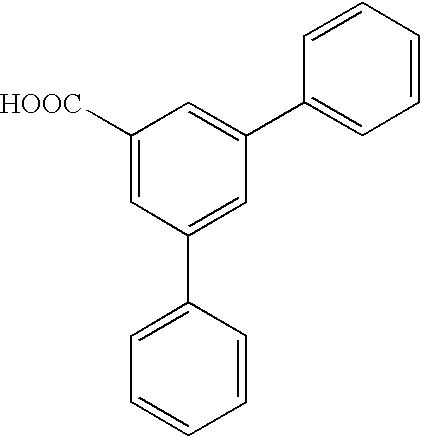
C1([HOOC])=CC(C2=CC=CC=C2)=CC(C2=CC=CC=C2)=C1
